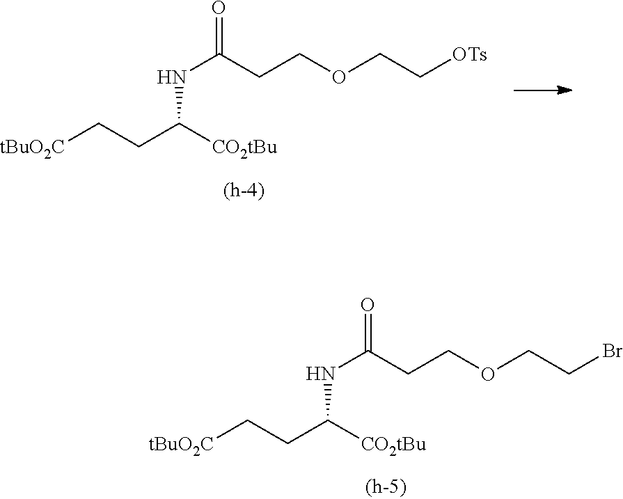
[tBuO2C]CCC([CO2tBu])NC(CCOCC[OTs])=O.[tBuO2C]CCC([CO2tBu])NC(CCOCCBr)=O
